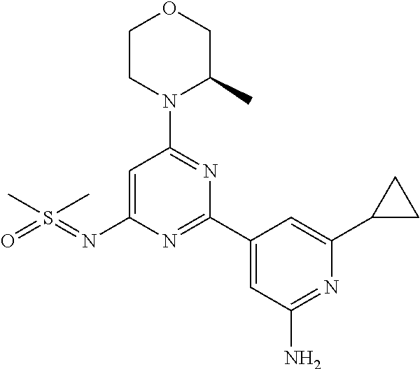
O1CCN(C2=NC(C3=CC(N)=NC(C4CC4)=C3)=NC(N=S(=O)(C)C)=C2)C(C)C1
